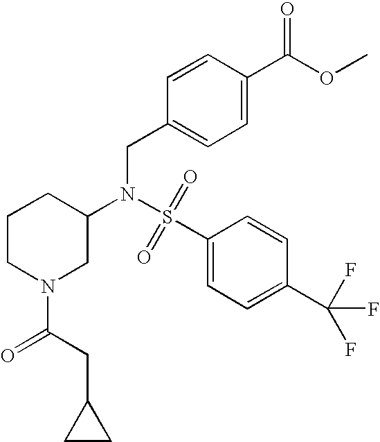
S(=O)(N(CC1=CC=C(C(OC)=O)C=C1)C1CN(C(=O)CC2CC2)CCC1)(C1=CC=C(C(F)(F)F)C=C1)=O
